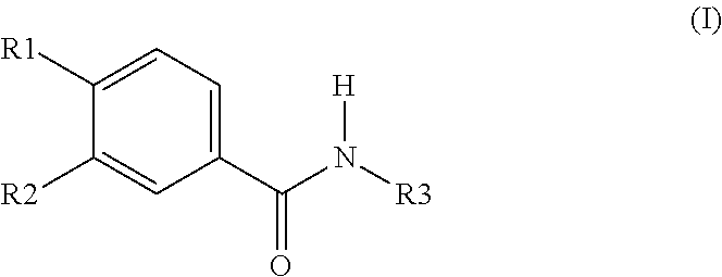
C1=C([R1])C([R2])=CC(C(N([R3])[H])=O)=C1
